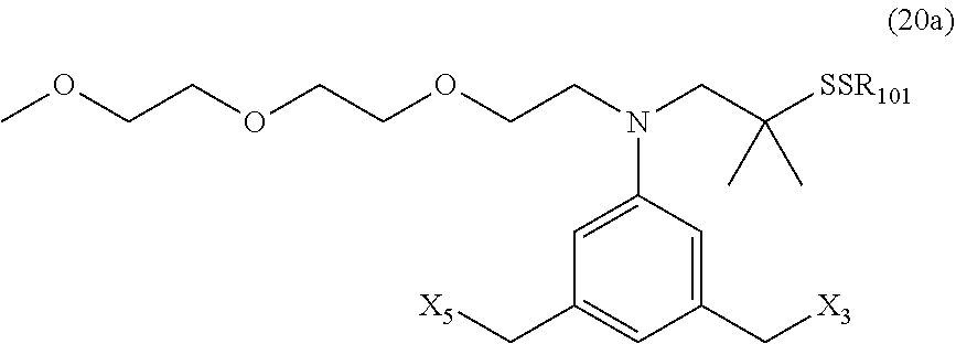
[X5]CC1=CC(C[X3])=CC(N(CCOCCOCCOC)CC([SSR101])(C)C)=C1
